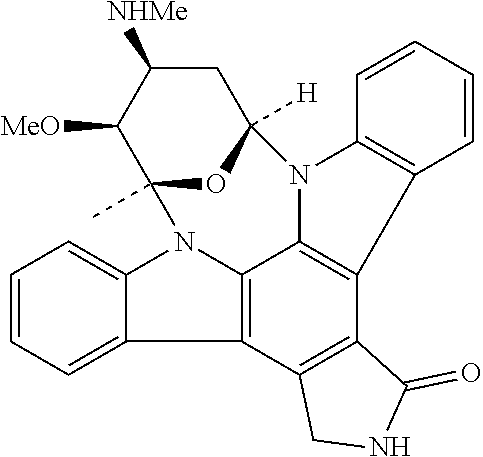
C1=CC=C2C3=C4C5=C(C6=C3CNC6=O)C3=C(N5C5([H])OC(C)(C([MeO])C([NHMe])C5)N4C2=C1)C=CC=C3
